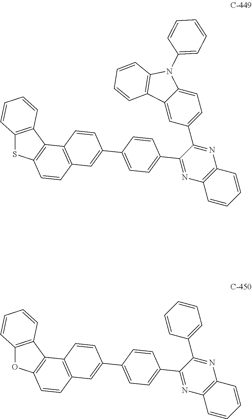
N1=C(C2=CC=C(C3=CC4=C(C5=C(SC6=C5C=CC=C6)C=C4)C=C3)C=C2)C(C2=CC=C3C(=C2)C2=C(N3C3=CC=CC=C3)C=CC=C2)=NC2=C1C=CC=C2.N1=C(C2=CC=C(C3=CC4=C(C5=C(OC6=C5C=CC=C6)C=C4)C=C3)C=C2)C(C2=CC=CC=C2)=NC2=C1C=CC=C2
